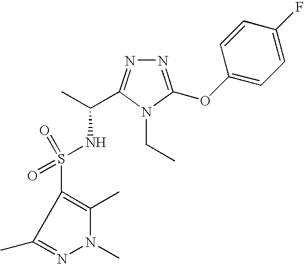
S(NC(C)C1=NN=C(OC2=CC=C(F)C=C2)N1CC)(=O)(=O)C1=C(C)N(C)N=C1C
